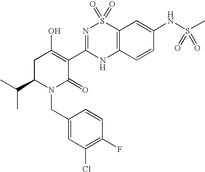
C12=C(C=CC(NS(C)(=O)=O)=C1)NC(C1=C(O)CC(C(C)C)N(CC3=CC(Cl)=C(F)C=C3)C1=O)=NS2(=O)=O
